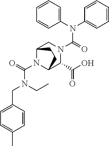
N(C(=O)N1CC2N(C(N(CC)CC3=CC=C(C)C=C3)=O)C(C1C(O)=O)CC2)(C1=CC=CC=C1)C1=CC=CC=C1
